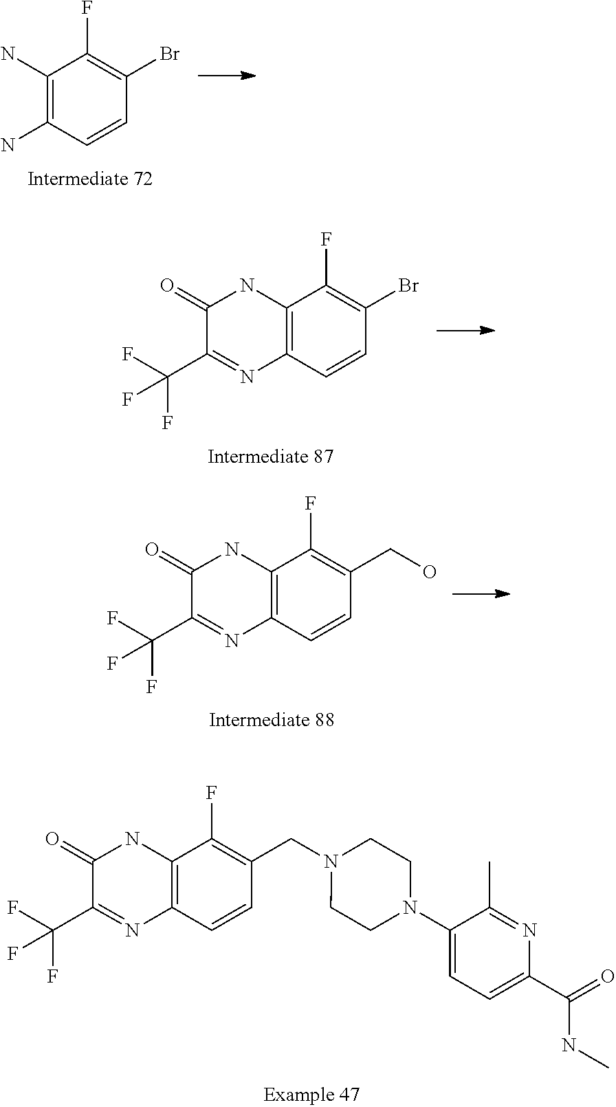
C1(N)=C(N)C=CC(Br)=C1F.C12=C(C=CC(Br)=C1F)N=C(C(F)(F)F)C(=O)N2.C12=C(C=CC(CO)=C1F)N=C(C(F)(F)F)C(=O)N2.C12=C(C=CC(CN3CCN(C4=CC=C(C(=O)NC)N=C4C)CC3)=C1F)N=C(C(F)(F)F)C(=O)N2
